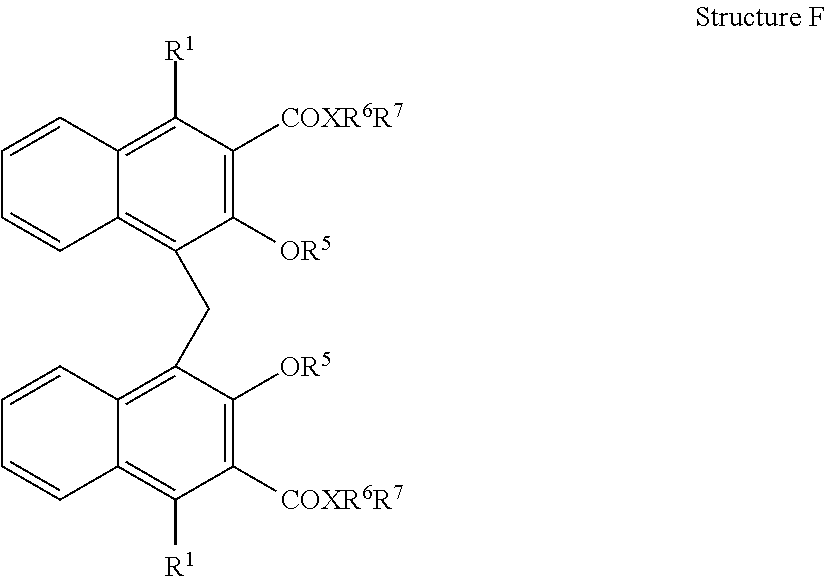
C1(CC2=C3C(=C([R1])C([COXR6R7])=C2[OR5])C=CC=C3)=C2C(=C([R1])C([COXR6R7])=C1[OR5])C=CC=C2
